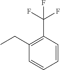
C1=CC(C(F)(F)F)=C(CC)C=C1
